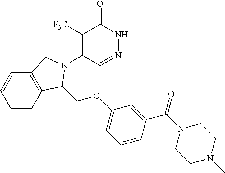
C1([F3C])=C(N2C(COC3=CC=CC(C(=O)N4CCN(C)CC4)=C3)C3=C(C=CC=C3)C2)C=NNC1=O
